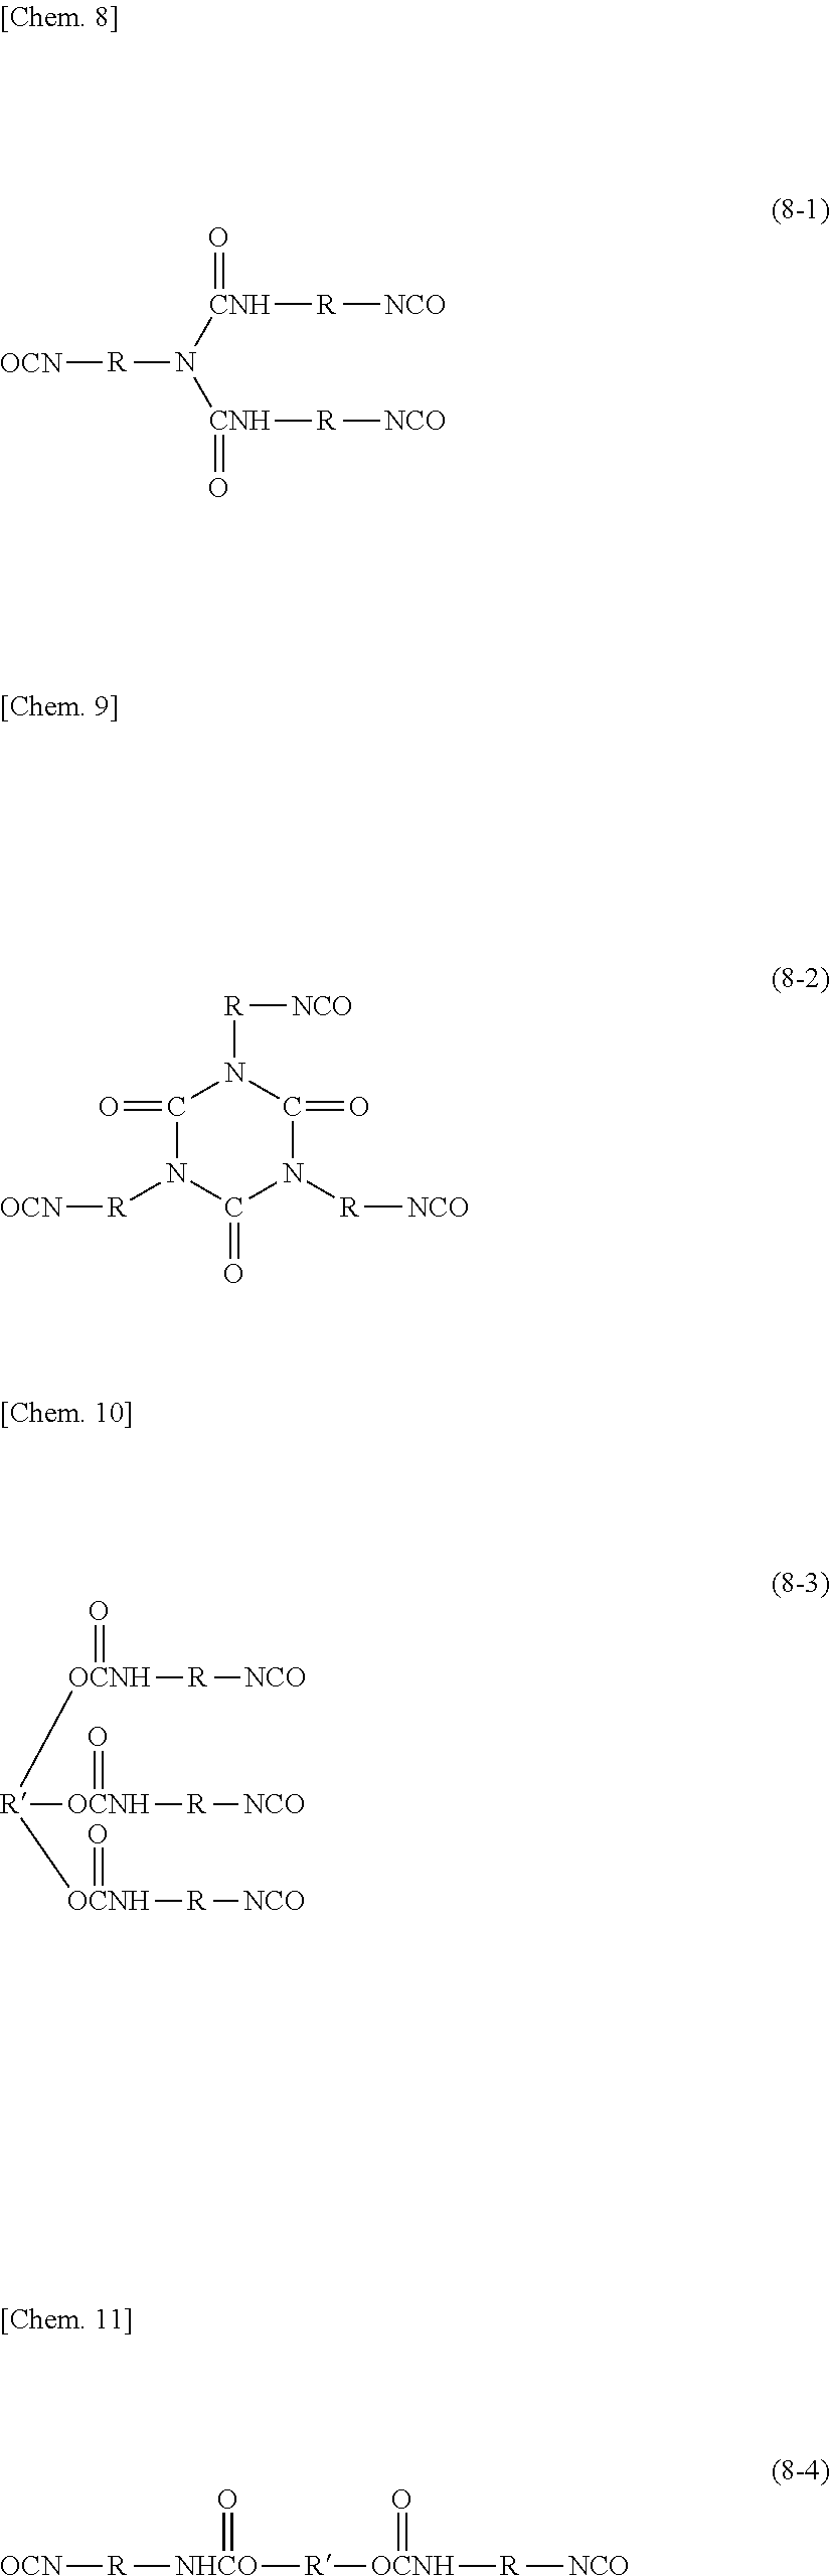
[OCN][R]N([CNH]([R][NCO])=O)[CNH]([R][NCO])=O.C1(=O)N([R][OCN])C(=O)N([R][NCO])C(=O)N1[R][NCO].[R]([OCNH]([R][NCO])=O)([OCNH]([R][NCO])=O)[OCNH]([R][NCO])=O.[OCN][R][NHCO]([R][OCNH]([R][NCO])=O)=O
